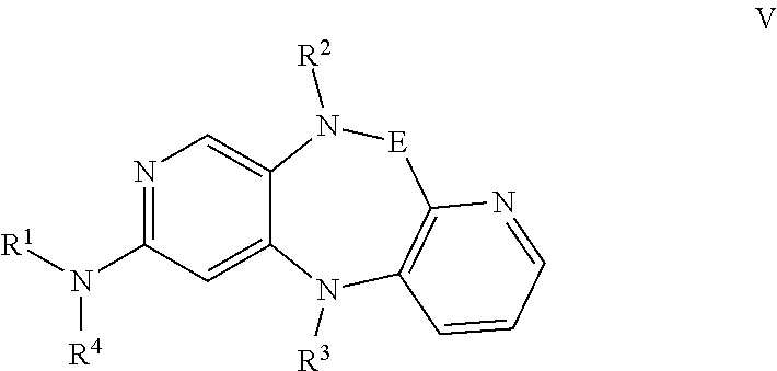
N1=C(N([R4])[R1])C=C2C(=C1)N([R2])[E]C1=C(N2[R3])C=CC=N1
